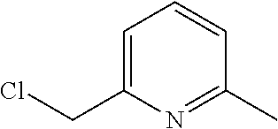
C1=C(CCl)N=C(C)C=C1
